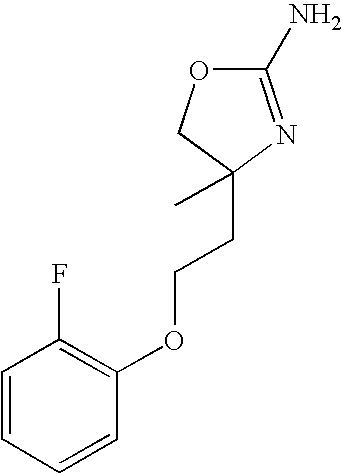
O1C(N)=NC(CCOC2=C(F)C=CC=C2)(C)C1
